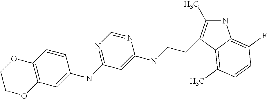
N1C(C)=C(CCNC2=CC(NC3=CC4=C(C=C3)OCCO4)=NC=N2)C2=C(C)C=CC(F)=C12
